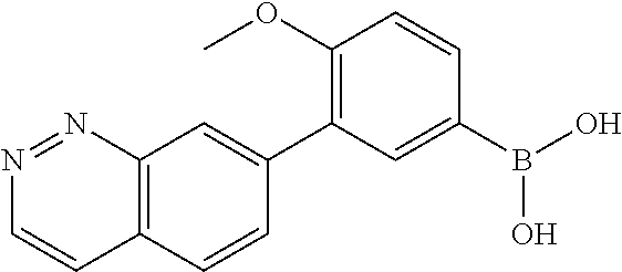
N1=NC2=C(C=C1)C=CC(C1=C(OC)C=CC(B(O)O)=C1)=C2
